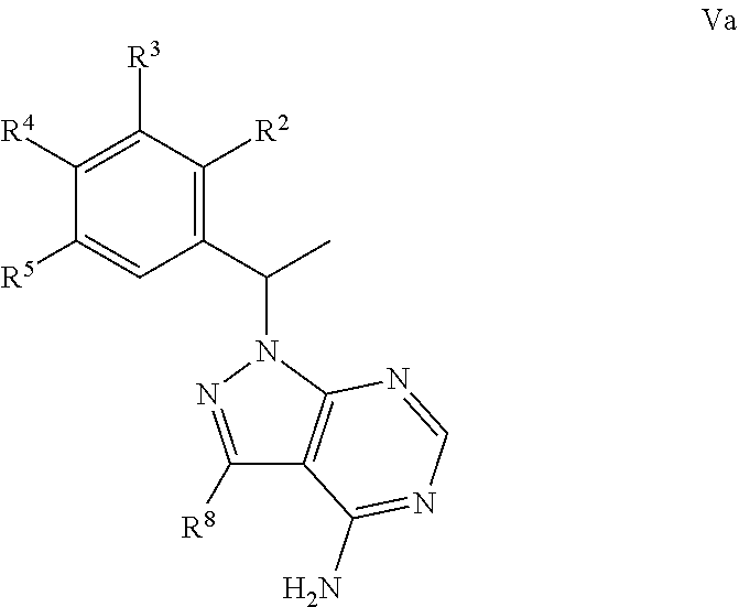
C1([R4])=C([R3])C([R2])=C(C(N2N=C([R8])C3=C2N=CN=C3N)C)C=C1[R5]
